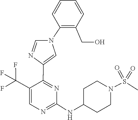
C1(NC2CCN(S(=O)(=O)C)CC2)=NC=C(C(F)(F)F)C(C2=CN(C3=C(CO)C=CC=C3)C=N2)=N1
